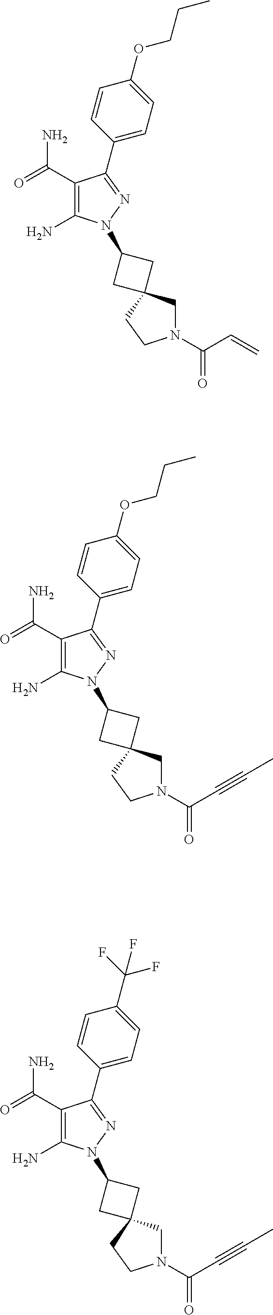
C1=CC(OCCC)=CC=C1C1=NN(C2CC3(C2)CN(C(=O)C=C)CC3)C(N)=C1C(=O)N.C1=CC(OCCC)=CC=C1C1=NN(C2CC3(C2)CN(C(=O)C#CC)CC3)C(N)=C1C(=O)N.C1=CC(C(F)(F)F)=CC=C1C1=NN(C2CC3(C2)CN(C(=O)C#CC)CC3)C(N)=C1C(=O)N
